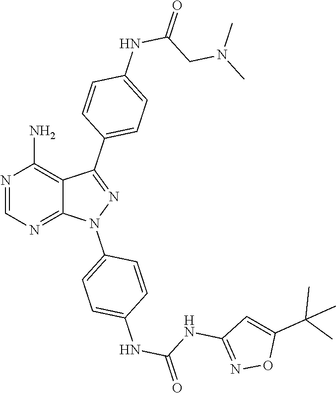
N1=CN=C2C(=C1N)C(C1=CC=C(NC(CN(C)C)=O)C=C1)=NN2C1=CC=C(NC(=O)NC2=NOC(C(C)(C)C)=C2)C=C1
